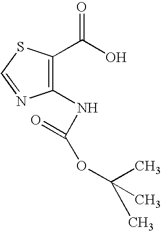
C1(NC(OC(C)(C)C)=O)=C(C(O)=O)SC=N1
